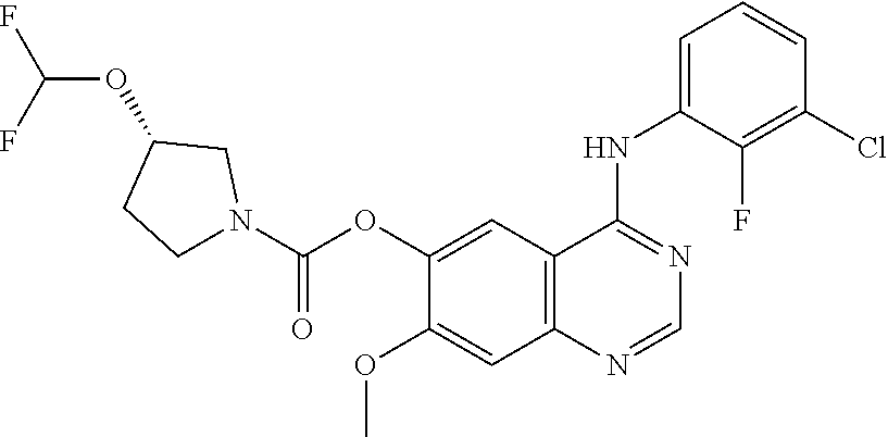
C12=C(C=C(OC(N3CC(OC(F)F)CC3)=O)C(OC)=C1)C(NC1=CC=CC(Cl)=C1F)=NC=N2
